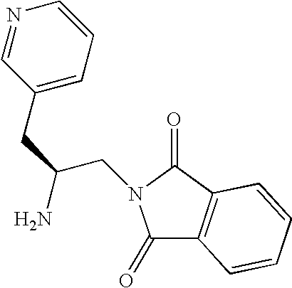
N1=CC(CC(CN2C(=O)C3=C(C2=O)C=CC=C3)N)=CC=C1
